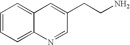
C1=CC=C2C(=C1)C=C(CCN)C=N2
